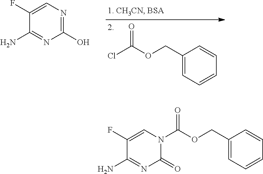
C(OC(N1C=C(F)C(N)=NC1=O)=O)C1=CC=CC=C1.ClC(OCC1=CC=CC=C1)=O.C1(F)=CN=C(O)N=C1N
